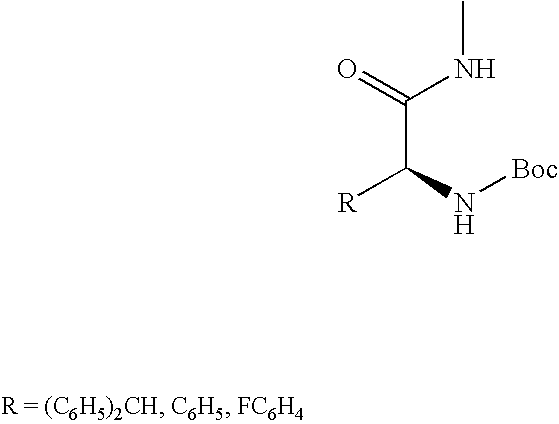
O=C(NC)C(N[Boc])[R]
